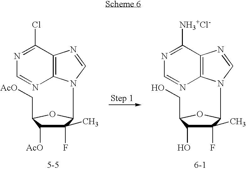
C1(F)(C)C([AcO])C(C[AcO])OC1N1C2=C(N=C1)C(Cl)=NC=N2.C1(F)(C)C(O)C(CO)OC1N1C2=C(N=C1)C([NH3+Cl-])=NC=N2
